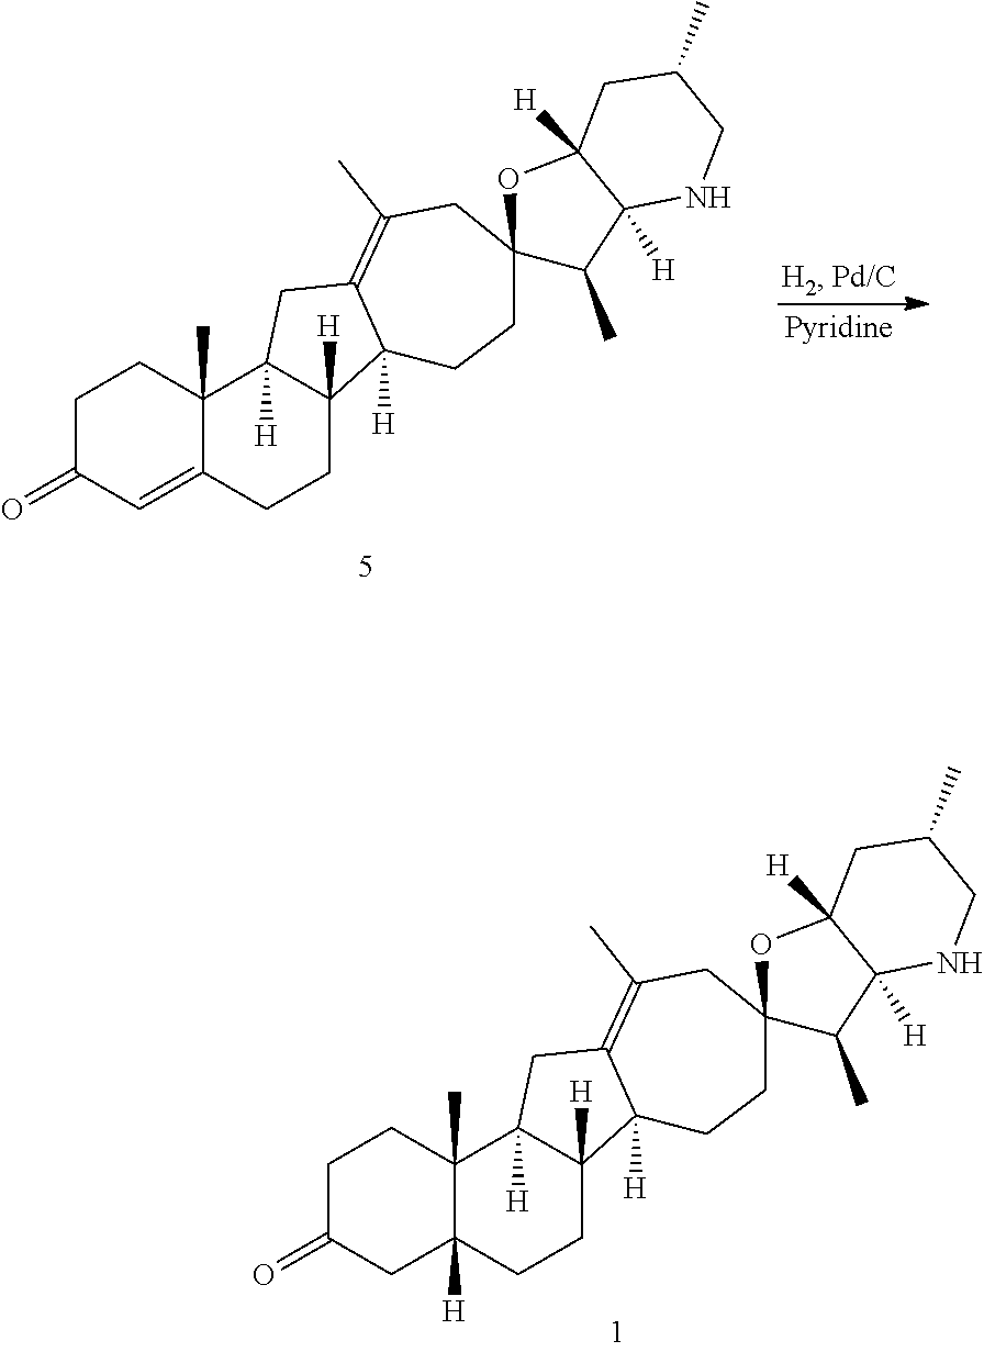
C1C(=O)CC2([H])C(C)(C1)C1([H])C([H])(CC2)C2([H])C(=C(C)CC3(CC2)C(C)C2([H])C([H])(O3)CC(C)CN2)C1.C1C(=O)C=C2C(C)(C1)C1([H])C([H])(CC2)C2([H])C(=C(C)CC3(CC2)C(C)C2([H])C([H])(O3)CC(C)CN2)C1
